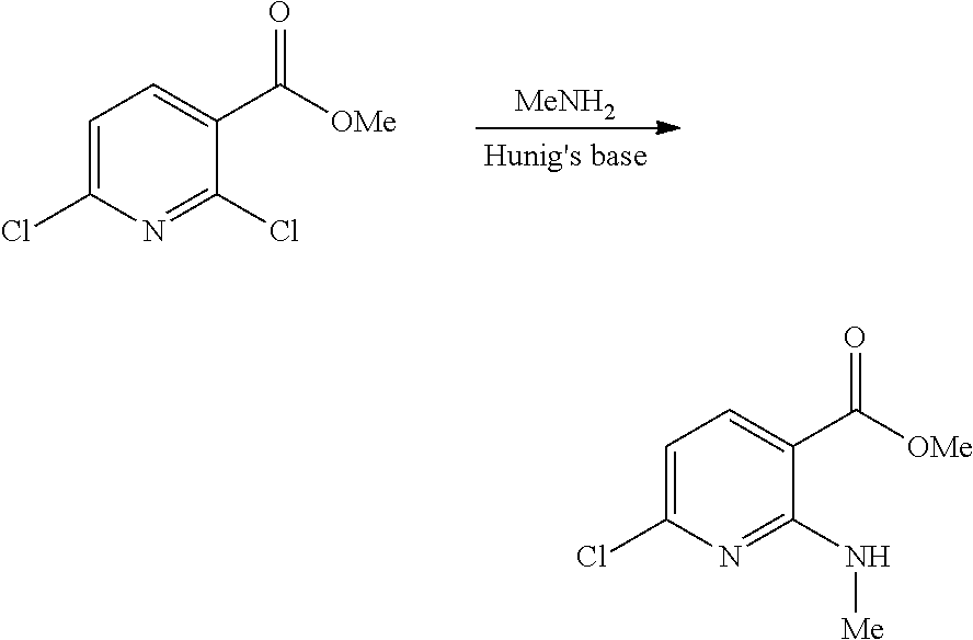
C1=C(Cl)N=C(Cl)C(C(=O)[OMe])=C1.[MeNH2].C1=C(Cl)N=C(N[Me])C(C(=O)[OMe])=C1
